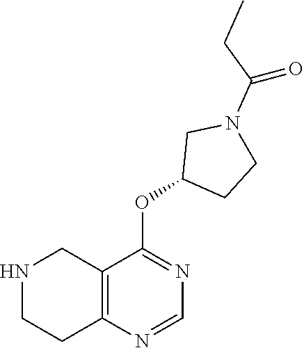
N1CCC2=C(C1)C(OC1CCN(C(CC)=O)C1)=NC=N2
